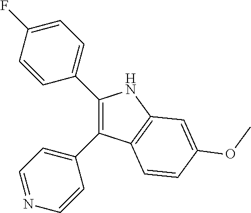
C1=C(F)C=CC(C2=C(C3=CC=NC=C3)C3=C(N2)C=C(OC)C=C3)=C1
